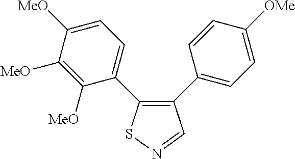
C1([MeO])=C([MeO])C(C2=C(C3=CC=C([OMe])C=C3)C=NS2)=CC=C1[MeO]
